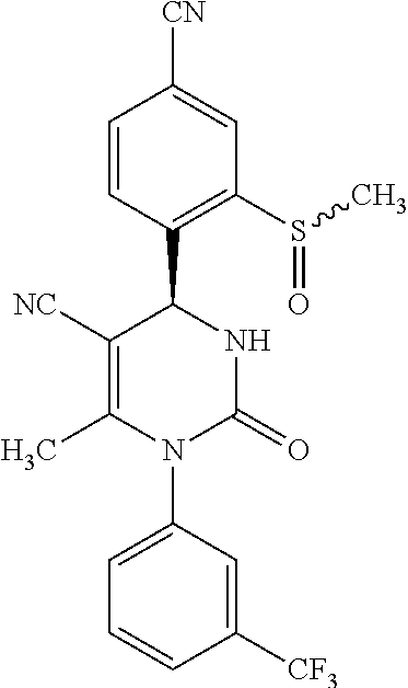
C1([NC])=C(C)N(C2=CC=CC([CF3])=C2)C(=O)NC1C1=C(S(C)=O)C=C([CN])C=C1
